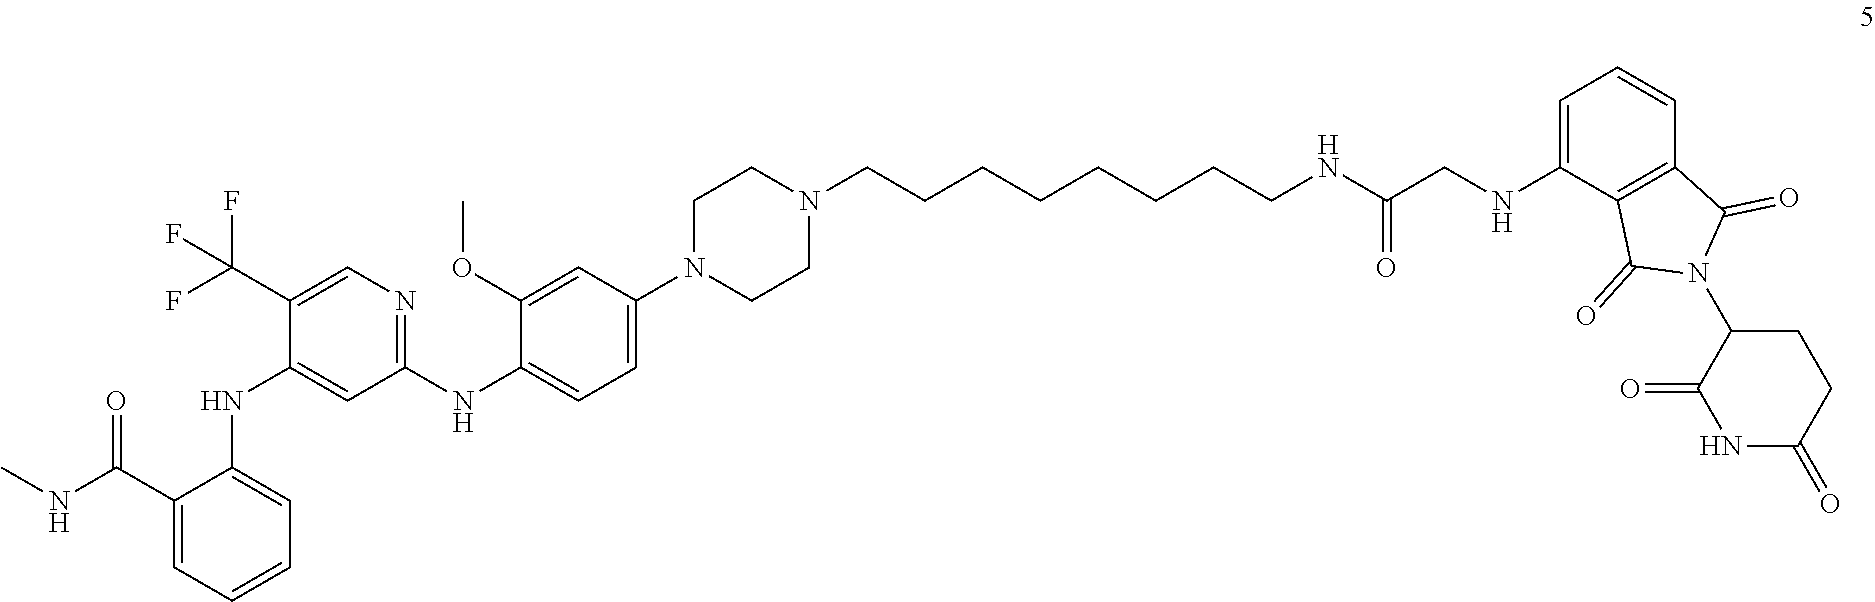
C1(C(NC)=O)=CC=CC=C1NC1=CC(NC2=CC=C(N3CCN(CCCCCCCCNC(CNC4=CC=CC5=C4C(=O)N(C4C(=O)NC(=O)CC4)C5=O)=O)CC3)C=C2OC)=NC=C1C(F)(F)F
